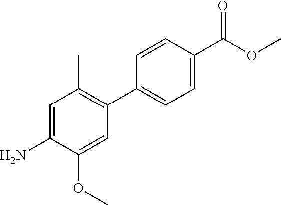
C1=C(N)C(OC)=CC(C2=CC=C(C(OC)=O)C=C2)=C1C
